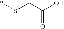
*SCC(O)=O
